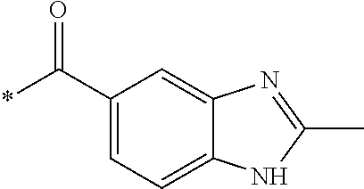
C1(C(*)=O)=CC=C2C(=C1)N=C(C)N2
